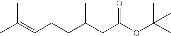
CC(=CCCC(CC(OC(C)(C)C)=O)C)C
